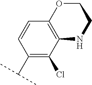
C1(C(C)C)=C(Cl)C2=C(C=C1)OCCN2
